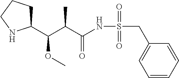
C1(C(C(C(NS(CC2=CC=CC=C2)(=O)=O)=O)C)OC)CCCN1
